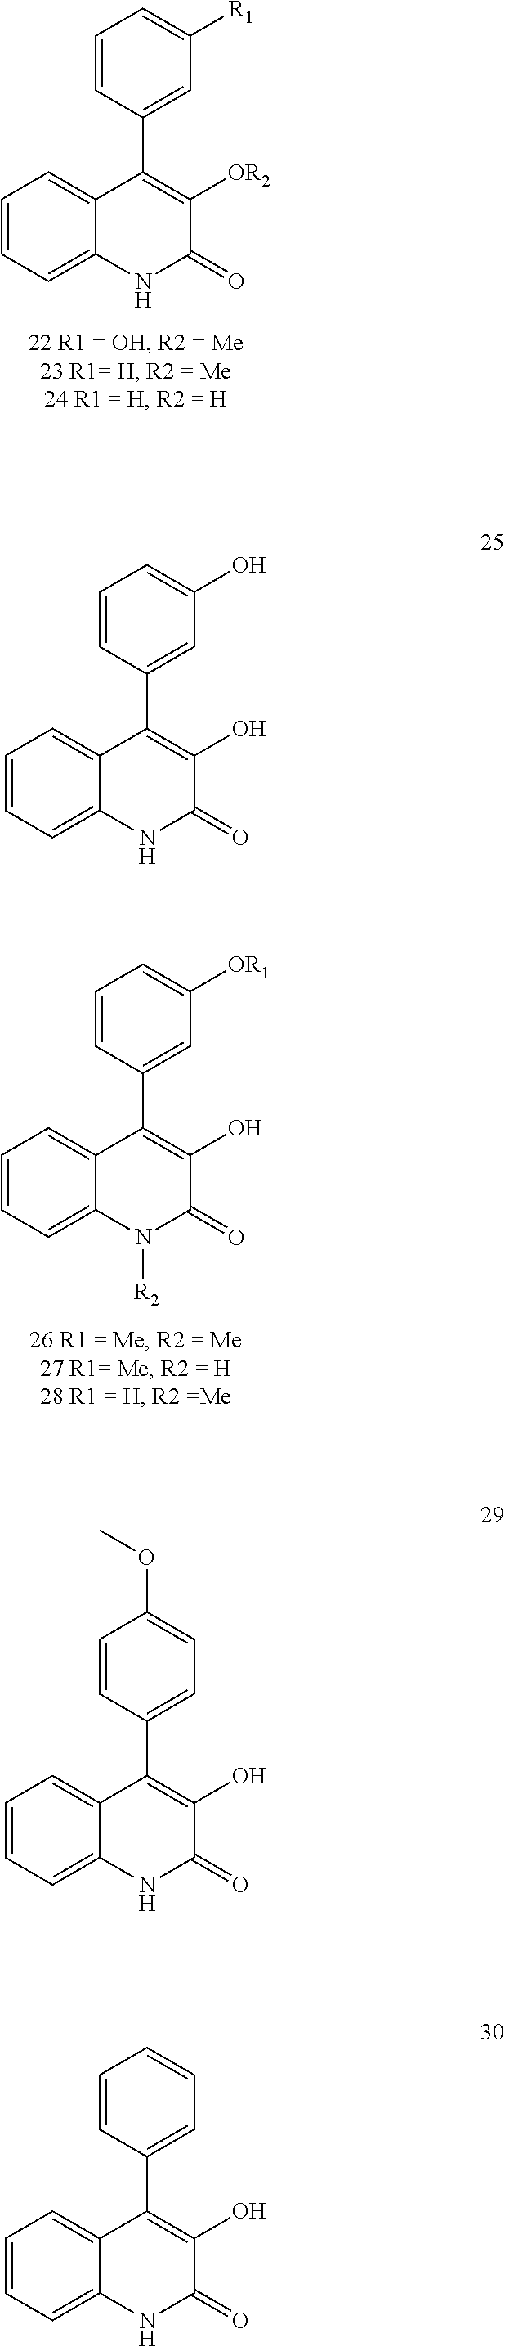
C1=CC(C2=C([OR2])C(=O)NC3=CC=CC=C23)=CC([R1])=C1.C1=CC(C2=C(O)C(=O)NC3=CC=CC=C23)=CC(O)=C1.C1=CC(C2=C(O)C(=O)N([R2])C3=CC=CC=C23)=CC([OR1])=C1.C1=CC(C2=C(O)C(=O)NC3=CC=CC=C23)=CC=C1OC.C1=CC(C2=C(O)C(=O)NC3=CC=CC=C23)=CC=C1
